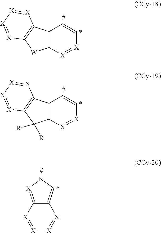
C12=C([X]=[X]C=C1)[W]C1=C2[X]=[X][X]=[X]1.C12=C([X]=[X]C=C1)C([R])([R])C1=C2[X]=[X][X]=[X]1.C12=[X]NC=C1[X]=[X][X]=[X]2
